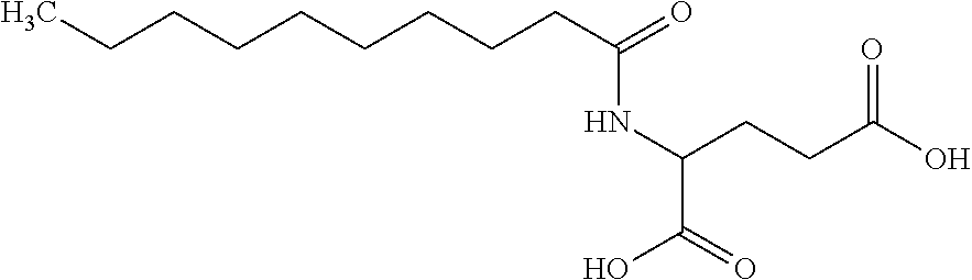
CCCCCCCCCC(=O)NC(C(O)=O)CCC(=O)O
